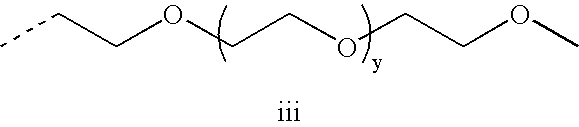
CCCOCCOCCOC
